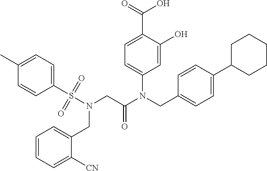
C1=C(O)C(C(=O)O)=CC=C1N(CC1=CC=C(C2CCCCC2)C=C1)C(CN(S(C1=CC=C(C)C=C1)(=O)=O)CC1=CC=CC=C1[CN])=O
